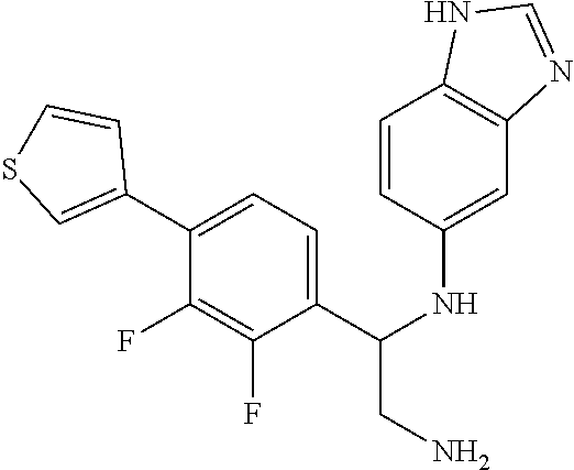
C1(C2=CSC=C2)=CC=C(C(NC2=CC3=C(C=C2)NC=N3)CN)C(F)=C1F
